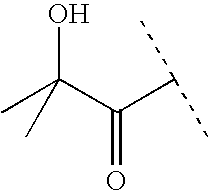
C(C(C(C)C)=O)(O)(C)C
